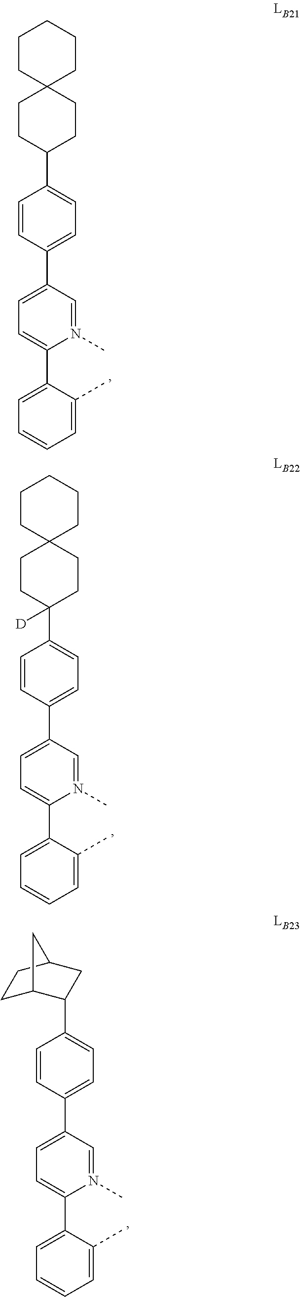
C1=CC(C2=CC=C(C3=CC=CC=C3C)N(C)=C2)=CC=C1C1CCC2(CC1)CCCCC2.C1=CC(C2=CC=C(C3=CC=CC=C3C)N(C)=C2)=CC=C1C1([D])CCC2(CC1)CCCCC2.C1=CC(C2=CC=C(C3=CC=CC=C3C)N(C)=C2)=CC=C1C1C2CCC(C1)C2
